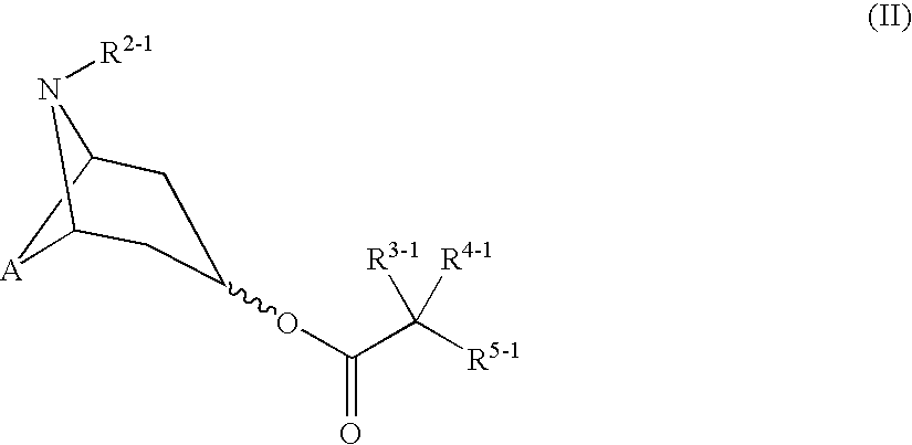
[A]1C2N([R2-1])C1CC(OC(C([R5-1])([R3-1])[R4-1])=O)C2
